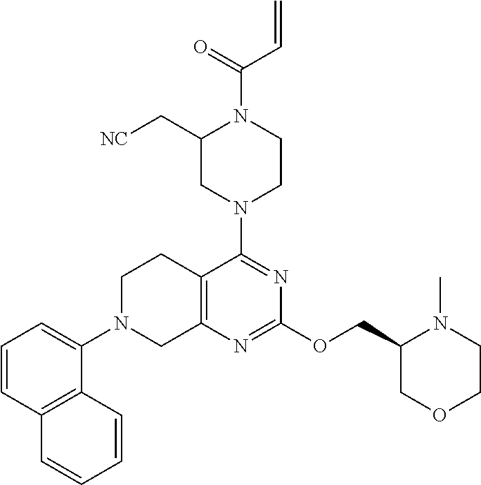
C12=C(N=C(OCC3COCCN3C)N=C1N1CCN(C(=O)C=C)C(C[NC])C1)CN(C1=CC=CC3=C1C=CC=C3)CC2
